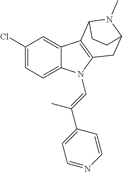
C1(Cl)=CC=C2C(=C1)C1=C(N2C=C(C)C2=CC=NC=C2)CC2N(C)C1CC2
